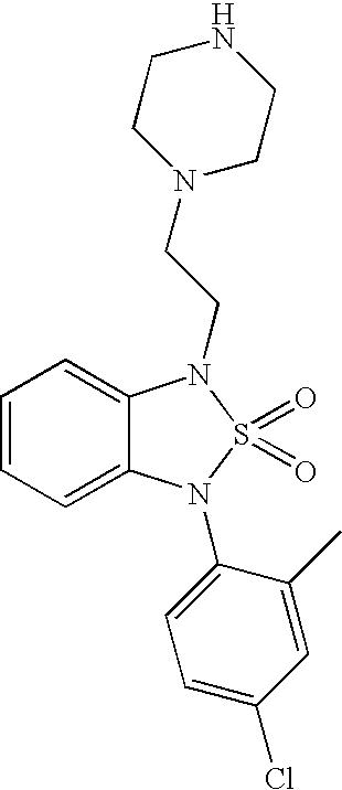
C1=CC=C2C(=C1)N(CCN1CCNCC1)S(=O)(=O)N2C1=CC=C(Cl)C=C1C
